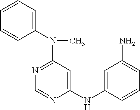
C1=CC=C(N(C2=NC=NC(NC3=CC(N)=CC=C3)=C2)C)C=C1
